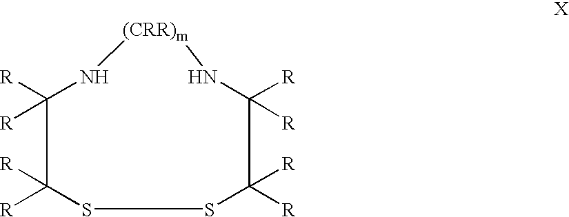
[(CRR)m]1NC([R])([R])C([R])([R])SSC([R])([R])C([R])([R])N1
